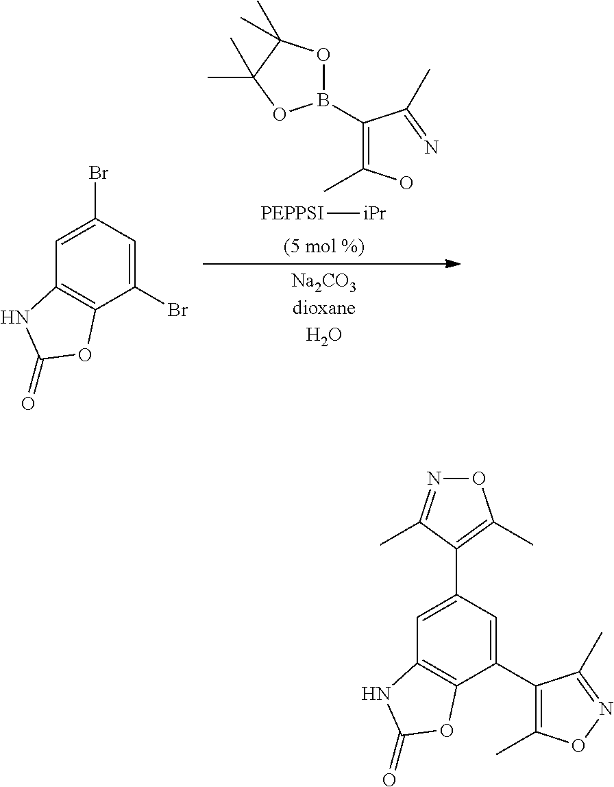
[PEPPSI][iPr].C(=C(O)C)(C(=N)C)B1OC(C)(C)C(C)(C)O1.BrC1=CC2=C(C(Br)=C1)OC(=O)N2.O1N=C(C)C(C2=CC3=C(C(C4=C(C)ON=C4C)=C2)OC(=O)N3)=C1C
